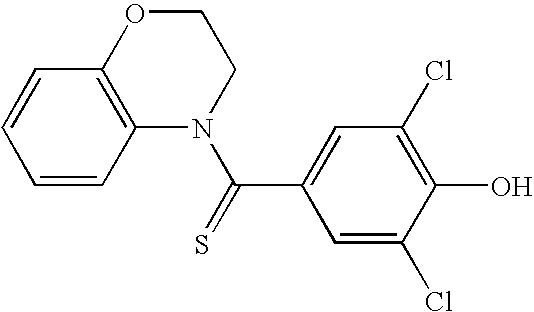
C1=CC2=C(C=C1)OCCN2C(=S)C1=CC(Cl)=C(O)C(Cl)=C1
